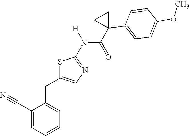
C1(C#N)=CC=CC=C1CC1=CN=C(N([H])C(=O)C2(C3=CC=C(OC)C=C3)CC2)S1
